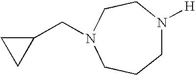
N1([H])CCCN(CC2CC2)CC1
